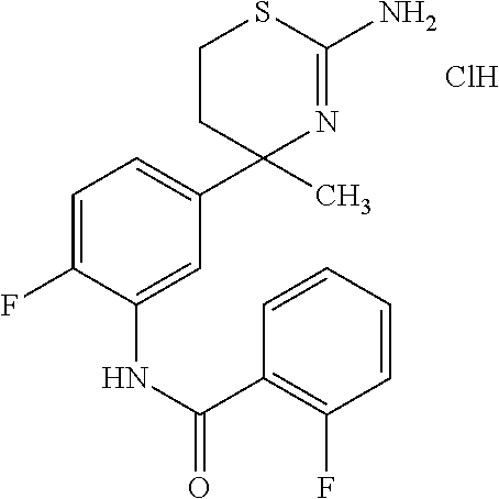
C1CC(C)(C2=CC=C(F)C(NC(C3=C(F)C=CC=C3)=O)=C2)N=C(N)S1.Cl
